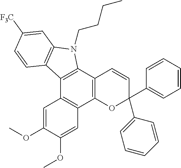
C12=C(C3=C(C4=C1C=C(OC)C(OC)=C4)OC(C1=CC=CC=C1)(C1=CC=CC=C1)C=C3)N(CCCC)C1=C2C=CC([F3C])=C1
